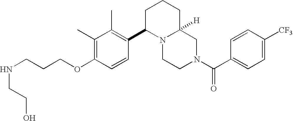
C(CCOC1=C(C)C(C)=C(C2N3C([H])(CCC2)CN(C(C2=CC=C([CF3])C=C2)=O)CC3)C=C1)NCCO
